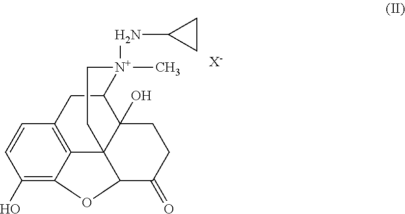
C1(O)=C2C3=C(C=C1)CC1C4(O)C3(C(C(=O)CC4)O2)CC[N+]1(C)NC1CC1.[X-]
